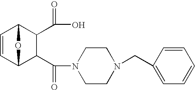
C1=CC2C(C(=O)N3CCN(CC4=CC=CC=C4)CC3)C(C(=O)O)C1O2
